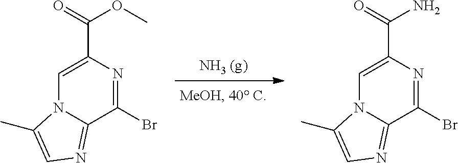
BrC1=NC(C(=O)OC)=CN2C1=NC=C2C.BrC1=NC(C(=O)N)=CN2C1=NC=C2C
